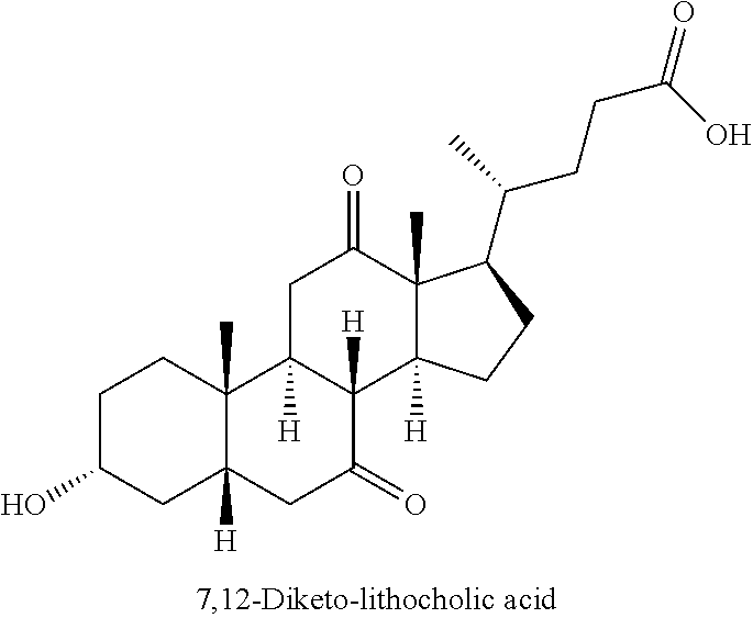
C1C(O)CC2([H])C(C)(C1)C1([H])C([H])(C(=O)C2)C2([H])C(C)(C(=O)C1)C(C(CCC(=O)O)C)CC2
